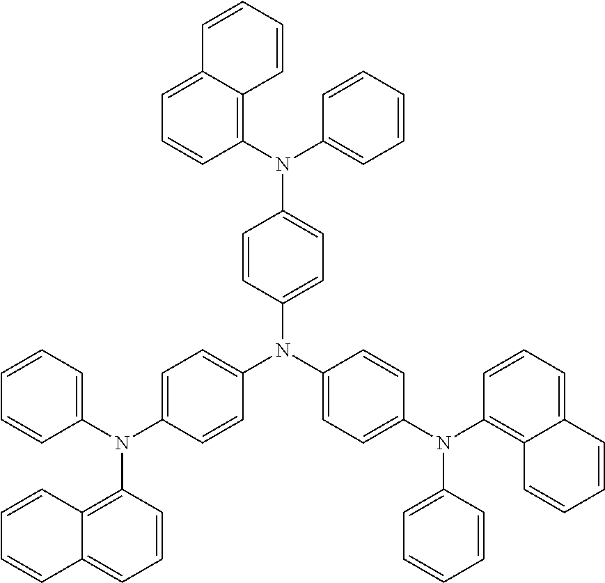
C1(N(C2=CC=C(N(C3=C4C(=CC=C3)C=CC=C4)C3=CC=CC=C3)C=C2)C2=CC=C(N(C3=CC=CC=C3)C3=C4C(=CC=C3)C=CC=C4)C=C2)=CC=C(N(C2=C3C(=CC=C2)C=CC=C3)C2=CC=CC=C2)C=C1
